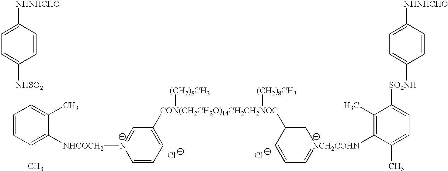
[NHNHCHO]C1=CC=C([NHSO2]C2=C(C)C([NHCOCH2][N+]3=CC([CON(CH2CH2O)14CH2CH2NOC](C4=C[NCH2COHN](C5=C(C)C([SO2NH]C6=CC=C([NHNHCHO])C=C6)=CC=C5C)=CC=C4)([(CH2)8CH3])[(CH2)8CH3])=CC=C3)=C(C)C=C2)C=C1.[Cl-].[Cl-]
